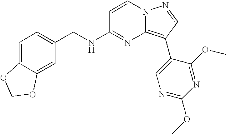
C1=CN2C(=C(C3=CN=C(OC)N=C3OC)C=N2)N=C1NCC1=CC=C2C(=C1)OCO2
